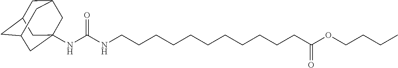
C1C2CC3CC(NC(NCCCCCCCCCCCC(OCCCC)=O)=O)(CC1C3)C2
